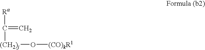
[Ra]C(=C)[(CH2)j]O[(CO)kR1]
